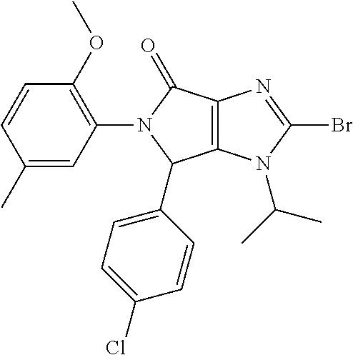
C1(C)=CC(N2C(C3=CC=C(Cl)C=C3)C3=C(C2=O)N=C(Br)N3C(C)C)=C(OC)C=C1
